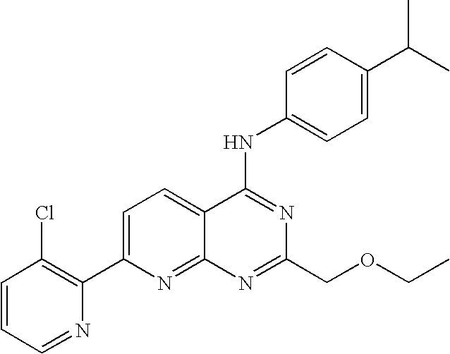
C1=CC=NC(C2=CC=C3C(=N2)N=C(COCC)N=C3NC2=CC=C(C(C)C)C=C2)=C1Cl
